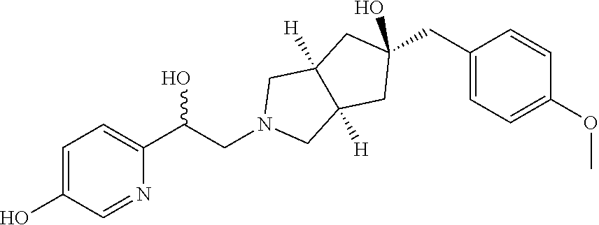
N1(CC(O)C2=CC=C(O)C=N2)CC2([H])C([H])(C1)CC(CC1=CC=C(OC)C=C1)(O)C2
